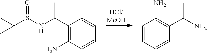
C1(C(C)NS(=O)C(C)(C)C)=C(N)C=CC=C1.C1=CC=CC(C(N)C)=C1N
